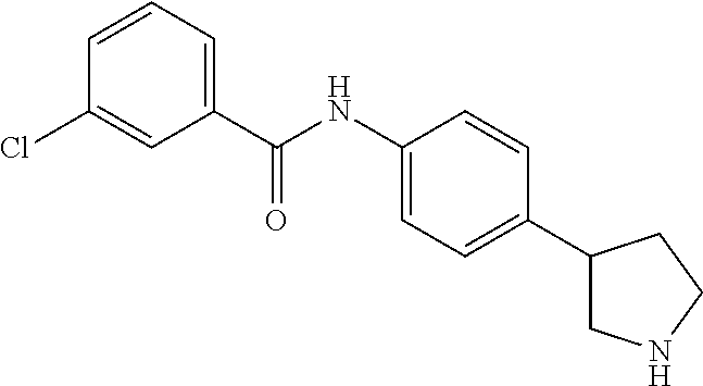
C1(C(NC2=CC=C(C3CNCC3)C=C2)=O)=CC=CC(Cl)=C1
